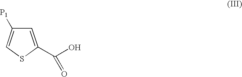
C1=C(C(=O)O)SC=C1[P1]
